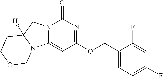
N12C(=CC(OCC3=CC=C(F)C=C3F)=NC1=O)N1C([H])(C2)CCOC1
